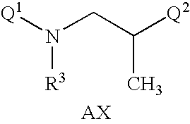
[Q1]N(CC(C)[Q2])[R3].[AX]
